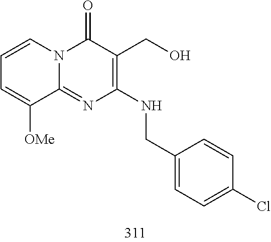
C1=CC=C([OMe])C2=NC(NCC3=CC=C(Cl)C=C3)=C(CO)C(=O)N12
